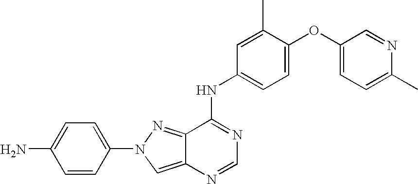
C1=CC(N2N=C3C(NC4=CC=C(OC5=CC=C(C)N=C5)C(C)=C4)=NC=NC3=C2)=CC=C1N
